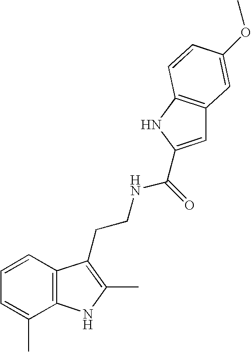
C1=CC2=C(C(C)=C1)NC(C)=C2CCNC(=O)C1=CC2=C(N1)C=CC(OC)=C2
